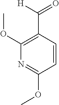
O(C1=NC(OC)=C(C([H])=O)C=C1)C
